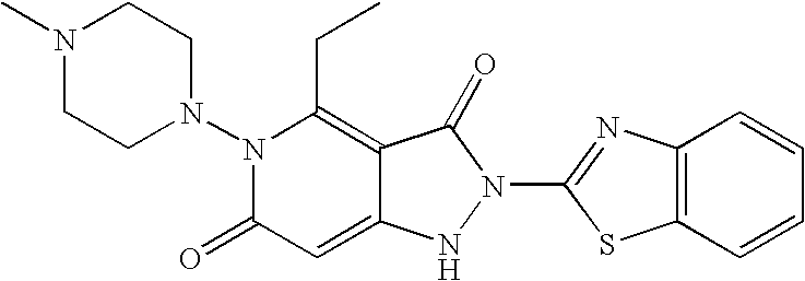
C12=C(C=CC=C1)SC(N1C(=O)C3=C(CC)N(N4CCN(C)CC4)C(=O)C=C3N1)=N2
